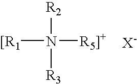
[[R1]N([R5]+])([R2])[R3]
